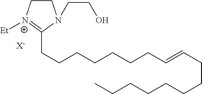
C1C[N+]([Et])=C(CCCCCCCC=CCCCCCCCC)N1CCO.[X-]
